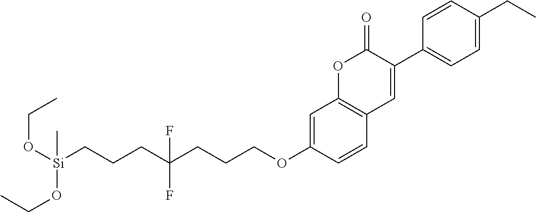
C1=C(CC)C=CC(C2=CC3=C(OC2=O)C=C(OCCCC(CCC[Si](OCC)(OCC)C)(F)F)C=C3)=C1
